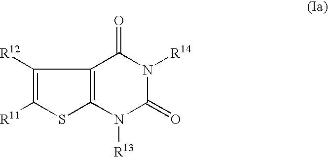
C1(=O)N([R14])C(=O)N([R13])C2=C1C([R12])=C([R11])S2
